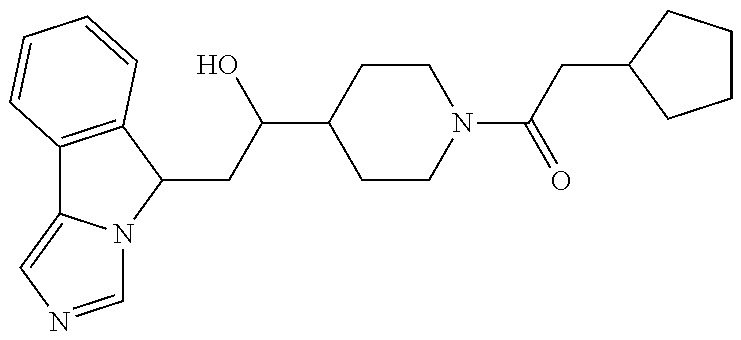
C12=C(C(CC(C3CCN(C(CC4CCCC4)=O)CC3)O)N3C1=CN=C3)C=CC=C2
